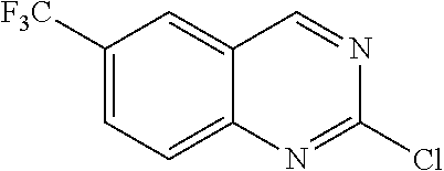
C1([F3C])=CC=C2C(=C1)C=NC(Cl)=N2
